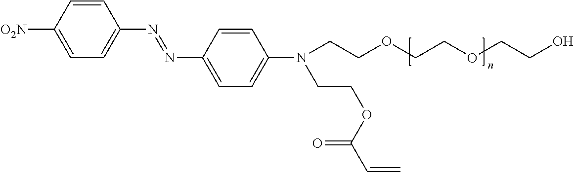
N(=NC1=CC=C(N(CCOC(C=C)=O)CCOCCOCCO)C=C1)C1=CC=C([O2N])C=C1
